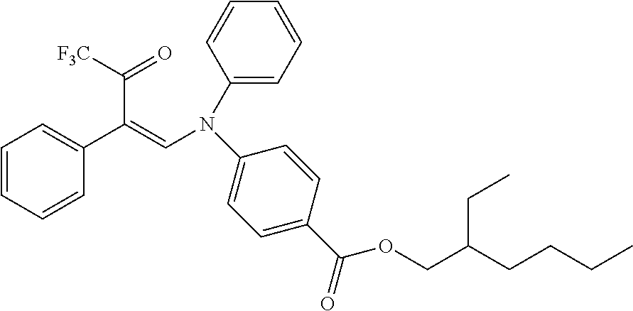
C1(C(C(=O)[F3C])=CN(C2=CC=CC=C2)C2=CC=C(C(OCC(CCCC)CC)=O)C=C2)=CC=CC=C1
